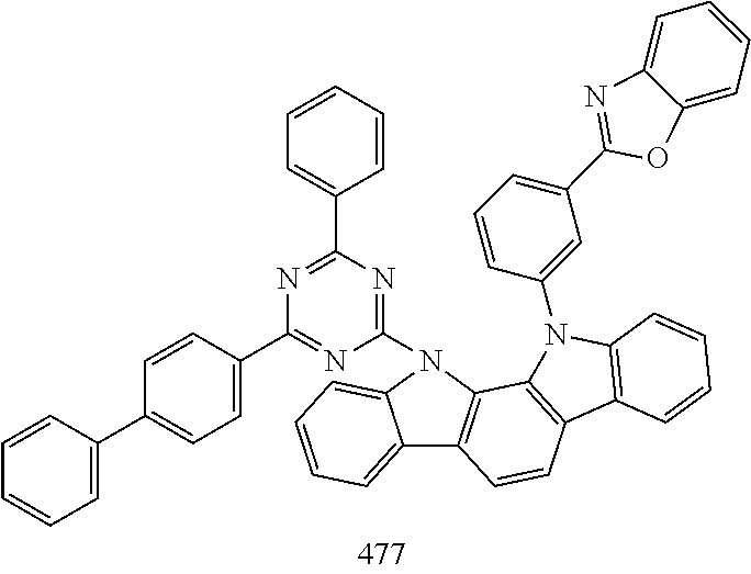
C12=CC=CC=C1N(C1=NC(C3=CC=CC=C3)=NC(C3=CC=C(C4=CC=CC=C4)C=C3)=N1)C1=C2C=CC2=C1N(C1=CC(C3=NC4=CC=CC=C4O3)=CC=C1)C1=C2C=CC=C1
